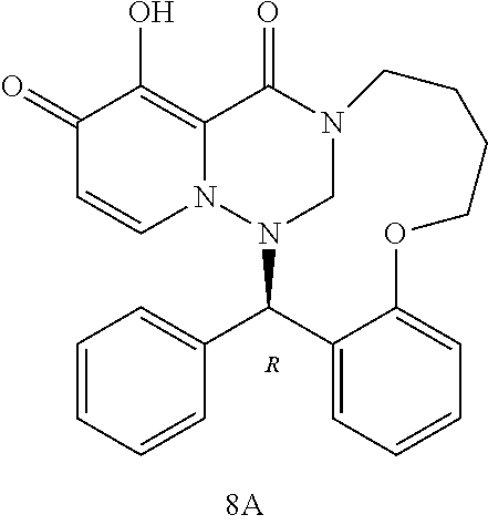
N12CN(C(C3=CC=CC=C3)C3=CC=CC=C3OCCCC1)N1C=CC(=O)C(O)=C1C2=O.[R]
